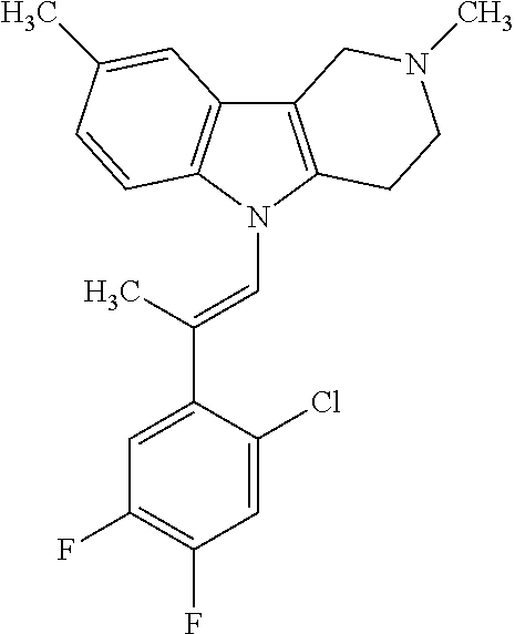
C12=C(N(C=C(C3=CC(F)=C(F)C=C3Cl)C)C3=C1C=C(C)C=C3)CCN(C)C2
